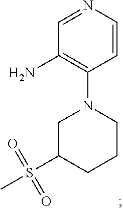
C1=NC=CC(N2CC(S(=O)(=O)C)CCC2)=C1N
